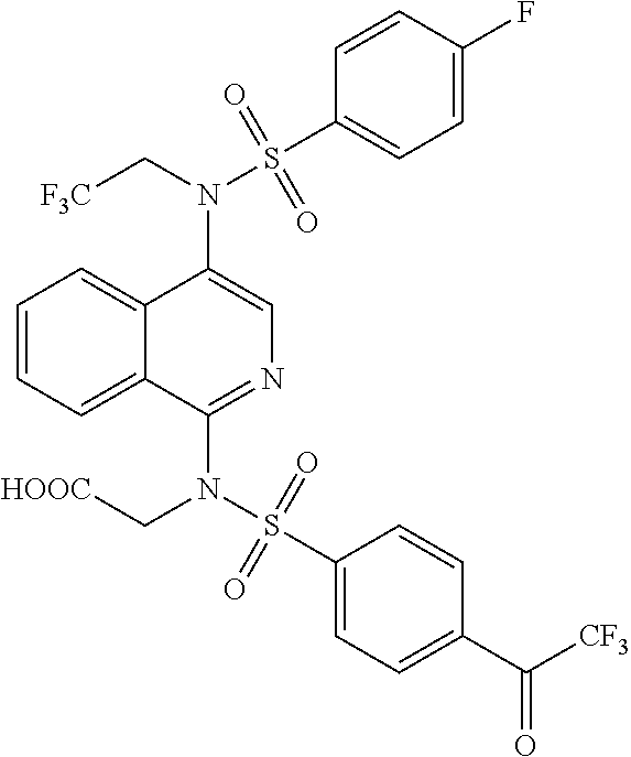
N(C1=CN=C(N(S(C2=CC=C(C([CF3])=O)C=C2)(=O)=O)C[HOOC])C2=CC=CC=C12)(C[F3C])S(C1=CC=C(F)C=C1)(=O)=O
